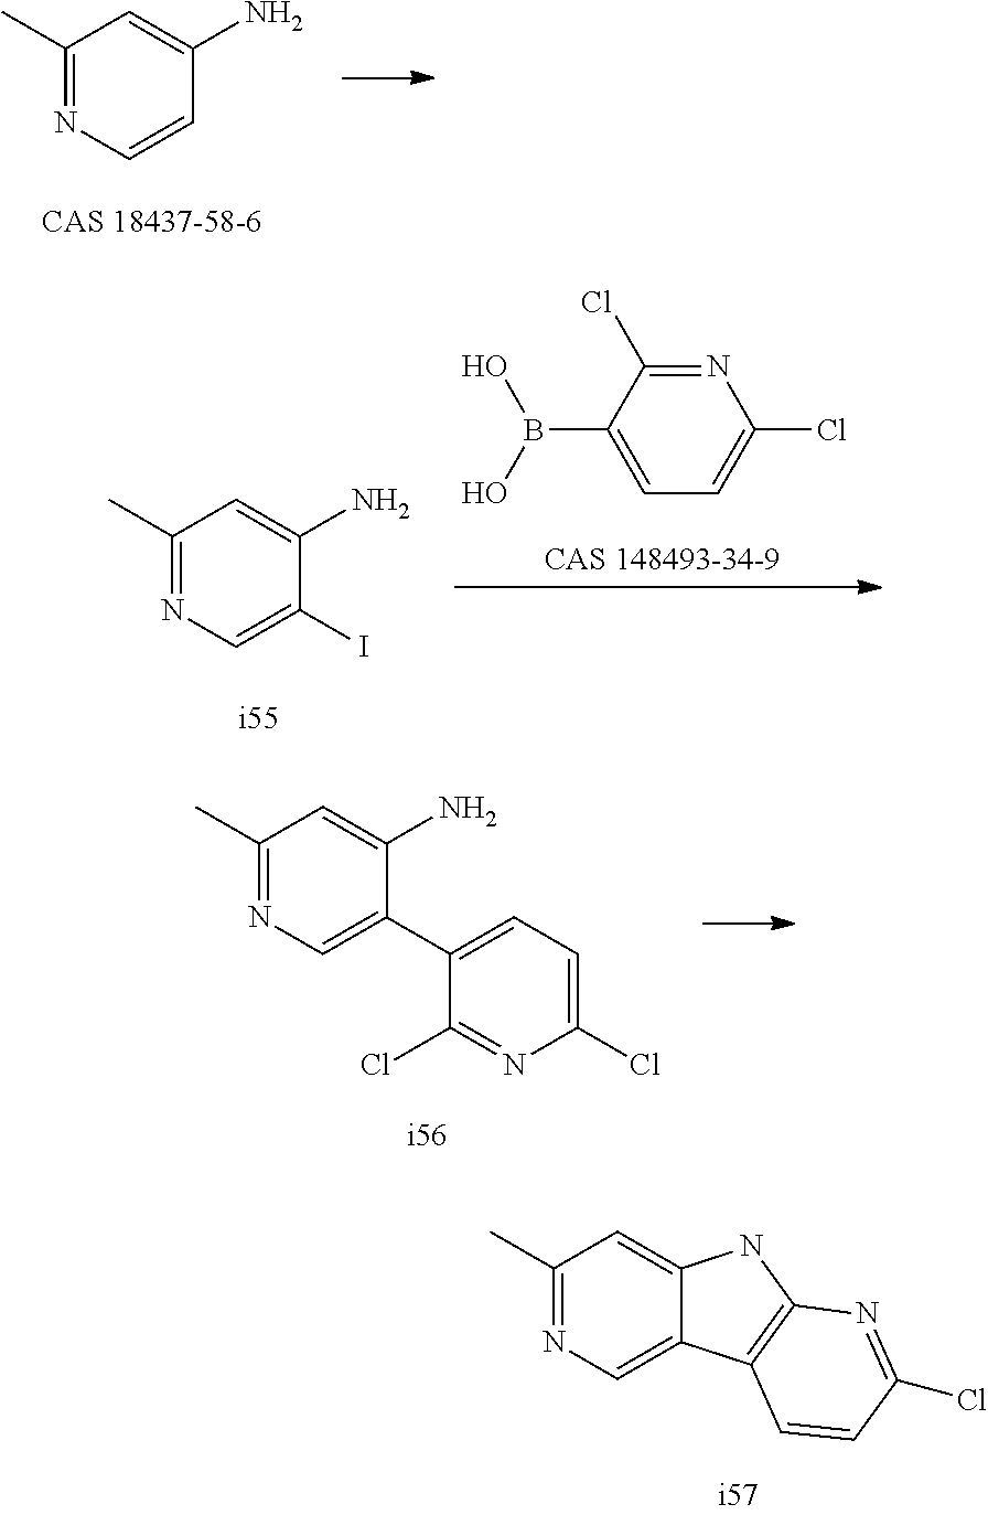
N1=C(Cl)C(B(O)O)=CC=C1Cl.C1(C)=NC=C(I)C(N)=C1.C1(C)=NC=C(C2=CC=C(Cl)N=C2Cl)C(N)=C1.C1(C)=NC=C2C(=C1)NC1=C2C=CC(Cl)=N1.C1(C)=NC=CC(N)=C1
